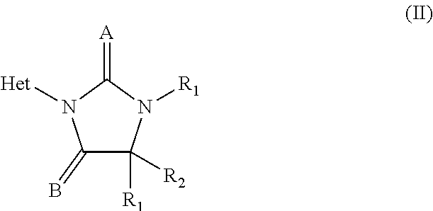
C1(=B)C([R1])([R2])N([R1])C(=[A])N1[Het]
